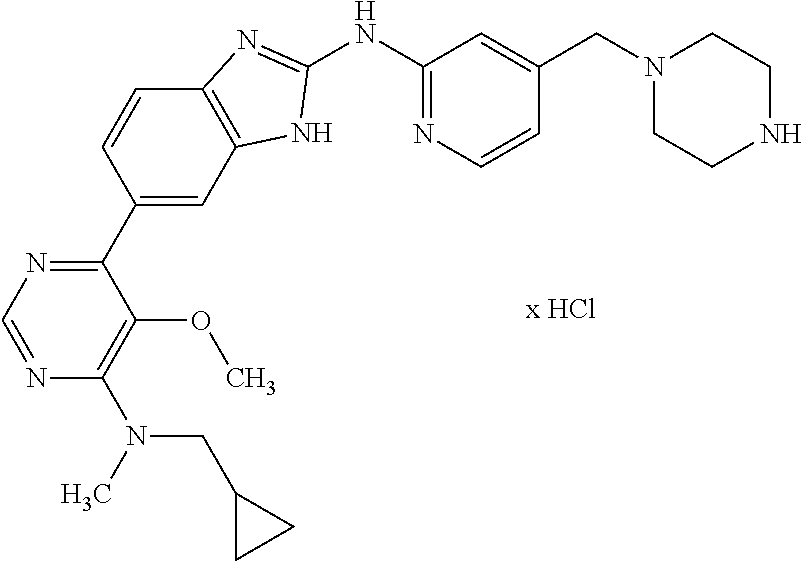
N1=CN=C(C2=CC3=C(C=C2)N=C(NC2=NC=CC(CN4CCNCC4)=C2)N3)C(OC)=C1N(CC1CC1)C
